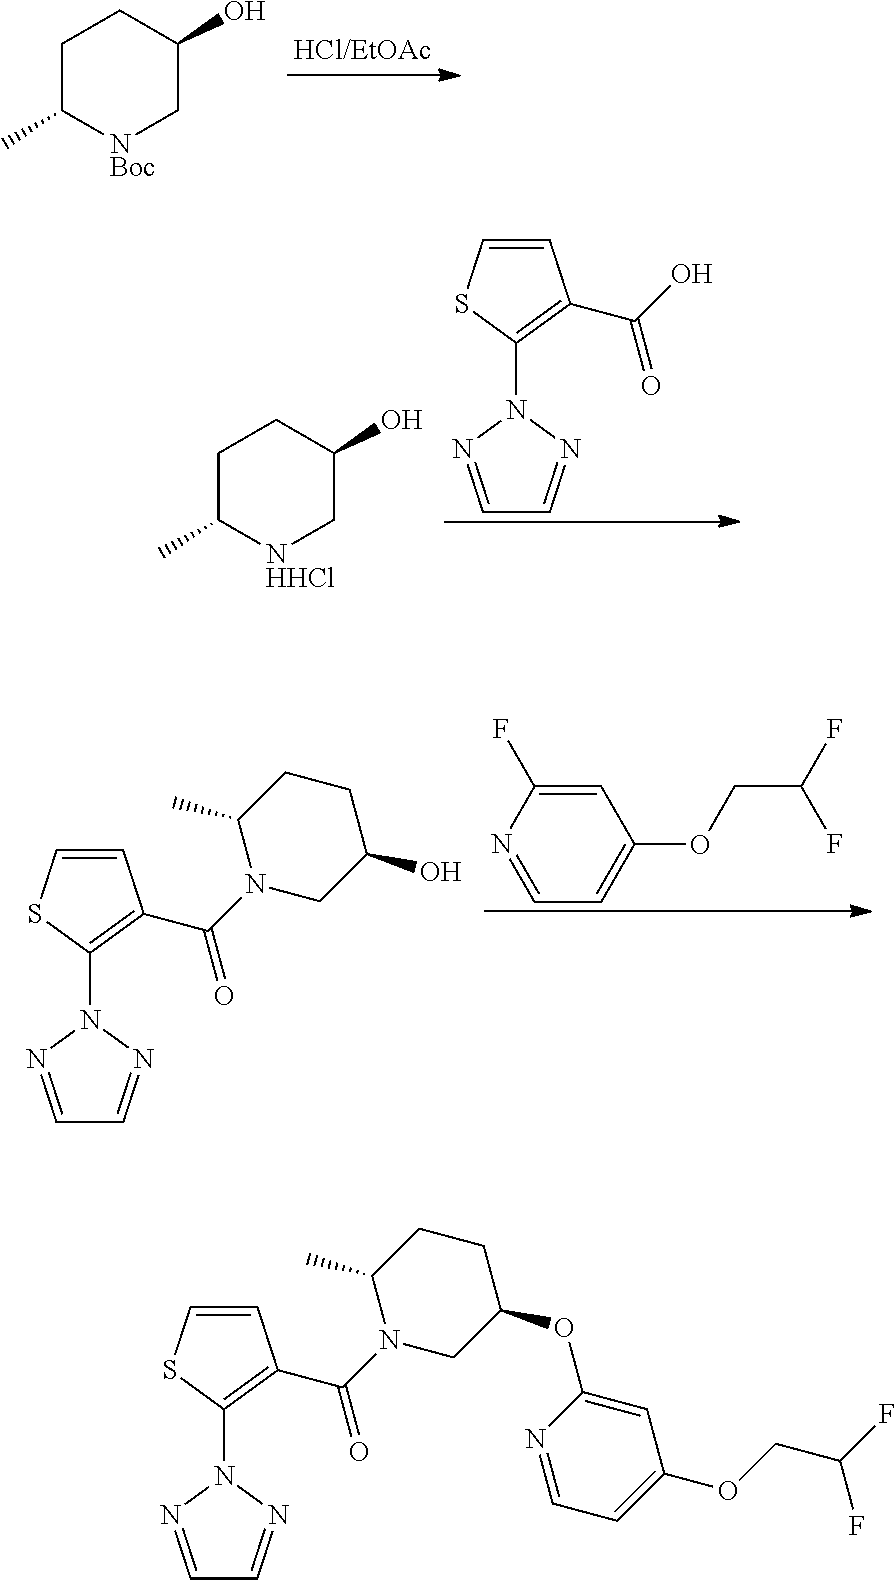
C1C(C)[NBoc]CC(O)C1.C1=CSC(N2N=CC=N2)=C1C(=O)O.C1C(C)[NHHCl]CC(O)C1.C1=C(F)N=CC=C1OCC(F)F.C1C(C)N(C(=O)C2=C(N3N=CC=N3)SC=C2)CC(O)C1.C1C(C)N(C(=O)C2=C(N3N=CC=N3)SC=C2)CC(OC2=CC(OCC(F)F)=CC=N2)C1
